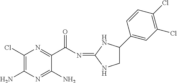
C1(Cl)=C(N)N=C(N)C(C(N=C2NCC(C3=CC(Cl)=C(Cl)C=C3)N2)=O)=N1
